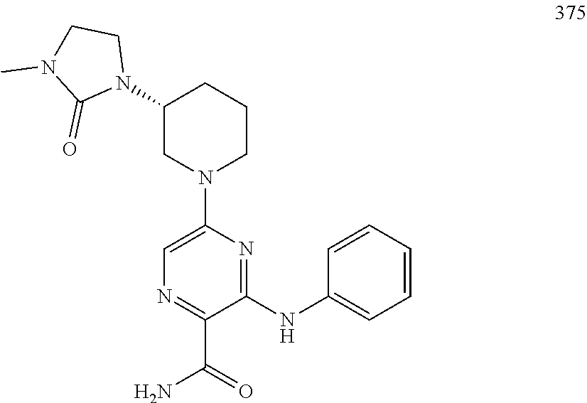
N1=C(C(=O)N)C(NC2=CC=CC=C2)=NC(N2CCCC(N3CCN(C)C3=O)C2)=C1
